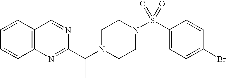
C1=CC2=C(C=C1)N=C(C(N1CCN(S(C3=CC=C(Br)C=C3)(=O)=O)CC1)C)N=C2
